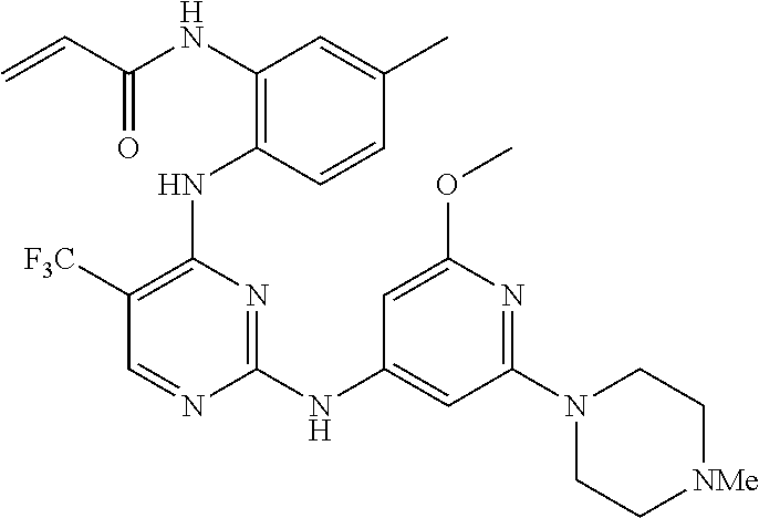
N(C1=C(NC2=C([F3C])C=NC(NC3=CC(N4CC[NMe]CC4)=NC(OC)=C3)=N2)C=CC(C)=C1)C(C=C)=O
